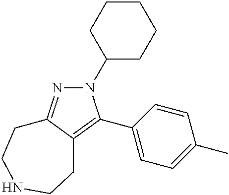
N1(C2CCCCC2)N=C2C(=C1C1=CC=C(C)C=C1)CCNCC2
